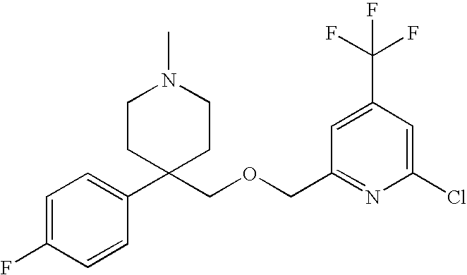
C1=C(F)C=CC(C2(COCC3=NC(Cl)=CC(C(F)(F)F)=C3)CCN(C)CC2)=C1
